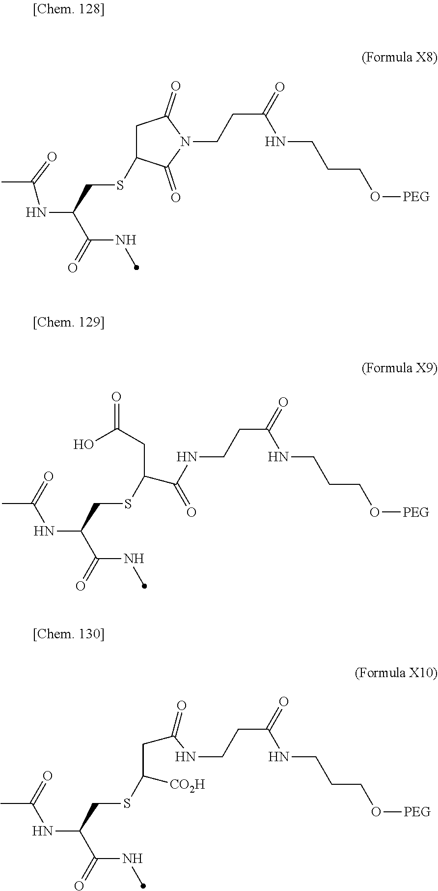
N(C(C(=O)NC)CSC1CC(=O)N(CCC(=O)NCCCO[PEG])C1=O)C(C)=O.N(C(C(=O)NC)CSC(C(NCCC(=O)NCCCO[PEG])=O)CC(=O)O)C(C)=O.N(C(C(=O)NC)CSC([CO2H])CC(NCCC(=O)NCCCO[PEG])=O)C(C)=O
